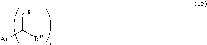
[R18]C([R19])[Ar1]
